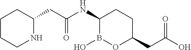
C(C(NC1B(O)OC(CC(O)=O)CC1)=O)C1CCCCN1
